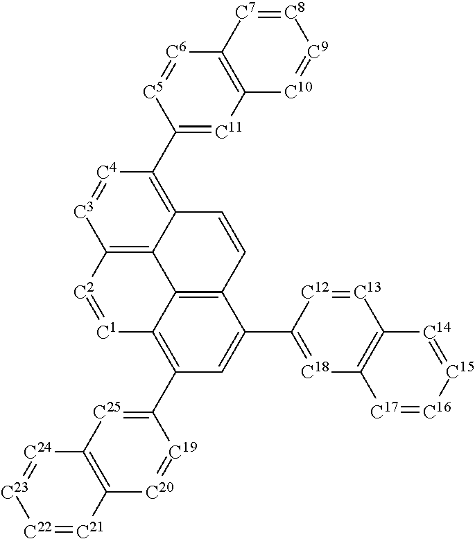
C1(C2=C3C4=C(C(C5=[C18]C6=C([C13]=[C12]5)[C14]=[C15][C16]=[C17]6)=C2)C=CC2=C(C5=[C11]C6=C([C6]=[C5]5)[C7]=[C8][C9]=[C10]6)[C4]=[C3]C(=C42)[C2]=[C1]3)=[C25]C2=C([C20]=[C19]1)[C21]=[C22][C23]=[C24]2
